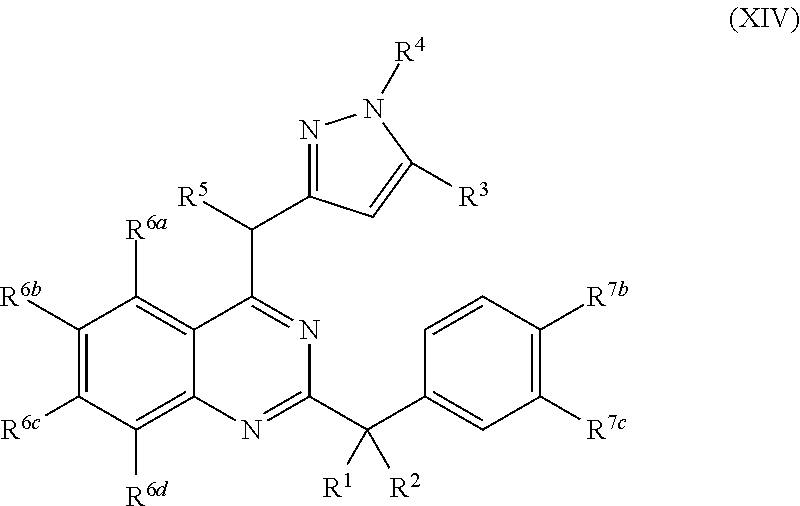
C1([R6b])=C([R6c])C([R6d])=C2C(=C1[R6a])C(C(C1=NN([R4])C([R3])=C1)[R5])=NC(C(C1=CC([R7c])=C([R7b])C=C1)([R1])[R2])=N2
